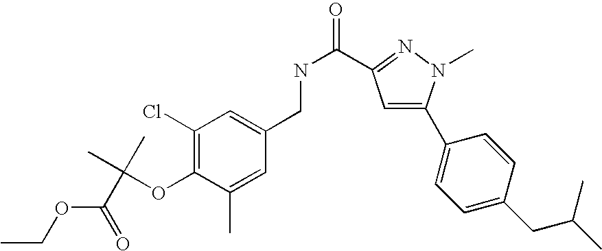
C1(Cl)=C(OC(C)(C)C(OCC)=O)C(C)=CC(CNC(=O)C2=NN(C)C(C3=CC=C(CC(C)C)C=C3)=C2)=C1
